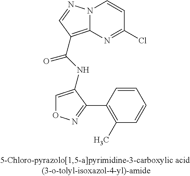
N12C(=C(C(NC3=CON=C3C3=C(C)C=CC=C3)=O)C=N1)N=C(Cl)C=C2
